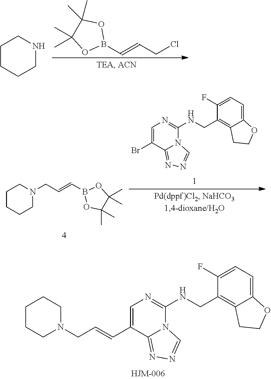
C1=C(C=CCN2CCCCC2)C2=NN=CN2C(NCC2=C3C(=CC=C2F)OCC3)=N1.B1(C=CCCl)OC(C)(C)C(C)(C)O1.C1CCCNC1.C1CCCN(CC=CB2OC(C)(C)C(C)(C)O2)C1.C1=C(Br)C2=NN=CN2C(NCC2=C3C(=CC=C2F)OCC3)=N1
